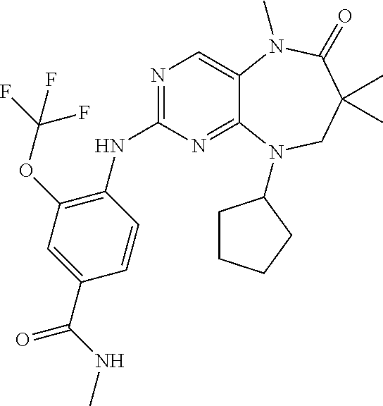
N1=C(NC2=C(OC(F)(F)F)C=C(C(NC)=O)C=C2)N=C2C(=C1)N(C)C(=O)C(C)(C)CN2C1CCCC1
